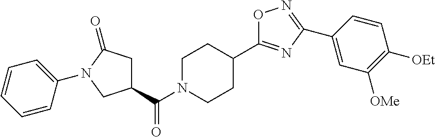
C1(C(N2CCC(C3=NC(C4=CC([OMe])=C([OEt])C=C4)=NO3)CC2)=O)CC(=O)N(C2=CC=CC=C2)C1
